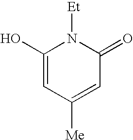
OC1=CC([Me])=CC(=O)N1[Et]
